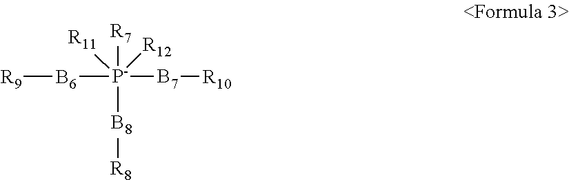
[B6]([P-]([B7][R10])([R7])([B8][R8])([R12])[R11])[R9]
